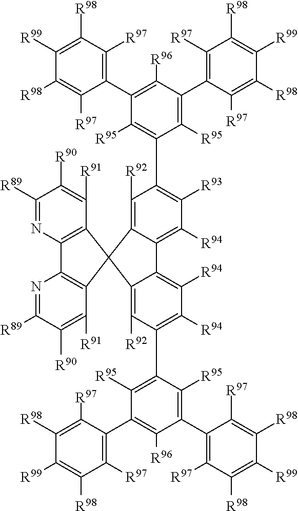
C1([R95])=C(C2=C([R94])C([R94])=C3C4=C([R94])C([R93])=C(C5=C([R95])C(C6=C([R97])C([R98])=C([R99])C([R98])=C6[R97])=C([R96])C(C6=C([R97])C([R98])=C([R99])C([R98])=C6[R97])=C5[R95])C([R92])=C4C4(C3=C2[R92])C2=C(N=C([R89])C([R90])=C2[R91])C2=C4C([R91])=C([R90])C([R89])=N2)C([R95])=C(C2=C([R97])C([R98])=C([R99])C([R98])=C2[R97])C([R96])=C1C1=C([R97])C([R98])=C([R99])C([R98])=C1[R97]
